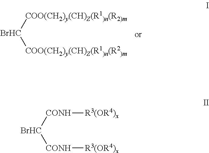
[BrHC]([COO(CH2)y(CH)Z(R1)n(R2)m])[COO(CH2)y(CH)Z(R1)n(R2)m].[BrHC]([CONH][R3(OR4)x])[CONH][R3(OR4)x]
